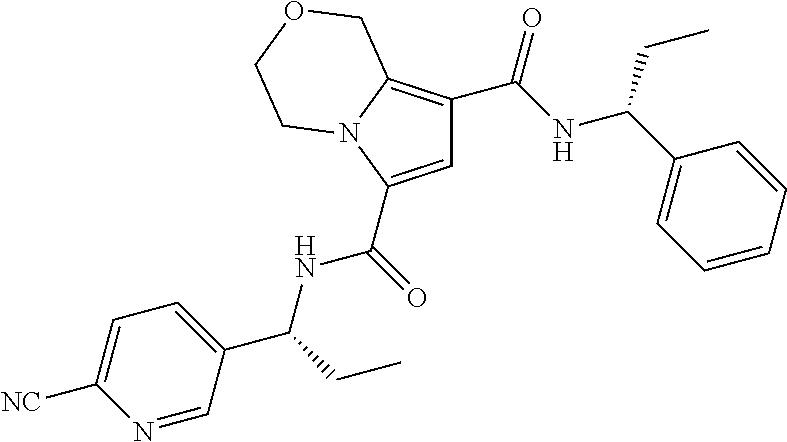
C1=C(C(=O)NC(C2=CC=C([NC])N=C2)CC)N2C(=C1C(NC(C1=CC=CC=C1)CC)=O)COCC2
